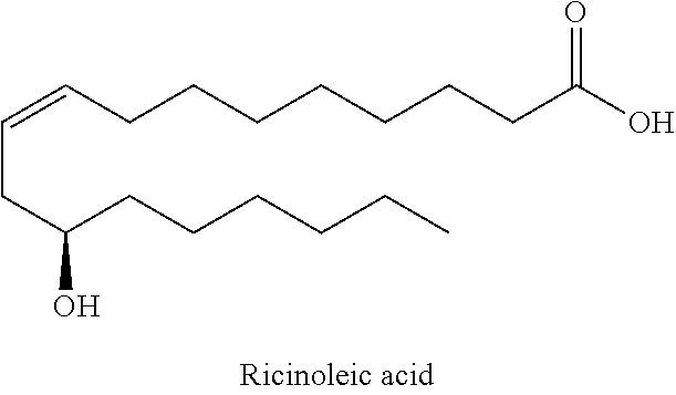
C(CCCCCCCC(O)=O)=CCC(CCCCCC)O
